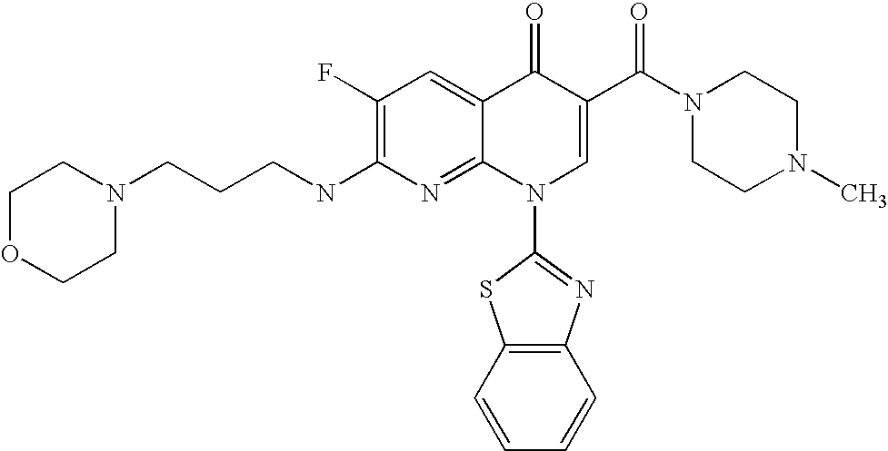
C(CCNC1=C(F)C=C2C(=N1)N(C1=NC3=C(S1)C=CC=C3)C=C(C(N1CCN(C)CC1)=O)C2=O)N1CCOCC1
